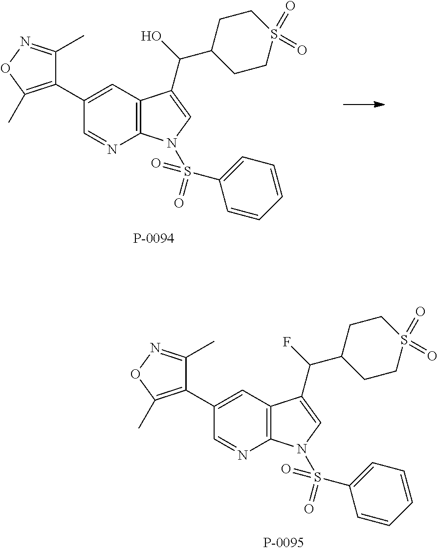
C1(C)=NOC(C)=C1C1=CC2=C(N=C1)N(S(=O)(C1=CC=CC=C1)=O)C=C2C(C1CCS(=O)(=O)CC1)F.C1(C)=NOC(C)=C1C1=CC2=C(N=C1)N(S(=O)(C1=CC=CC=C1)=O)C=C2C(O)C1CCS(=O)(=O)CC1
